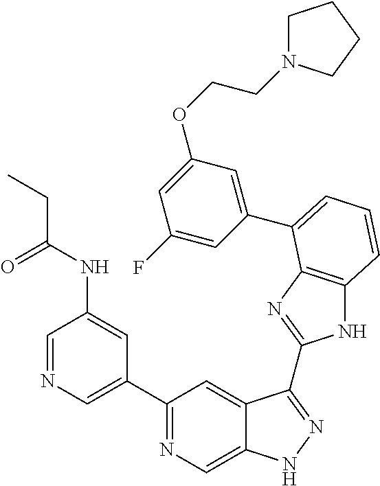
C1(C2=NC=C3C(=C2)C(C2=NC4=C(N2)C=CC=C4C2=CC(OCCN4CCCC4)=CC(F)=C2)=NN3)=CN=CC(NC(=O)CC)=C1
